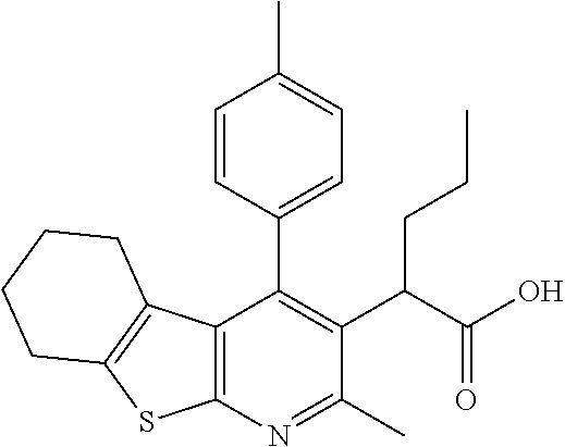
C12=C(N=C(C)C(C(CCC)C(O)=O)=C1C1=CC=C(C)C=C1)SC1=C2CCCC1
